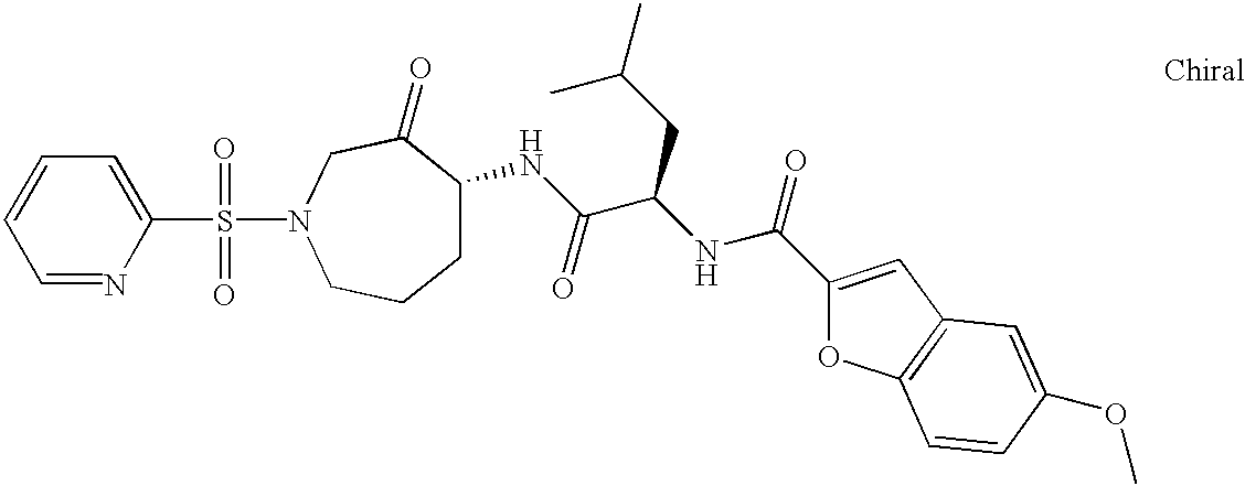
S(C1=CC=CC=N1)(=O)(N1CCCC(NC(C(NC(=O)C2=CC3=C(O2)C=CC(OC)=C3)CC(C)C)=O)C(=O)C1)=O
